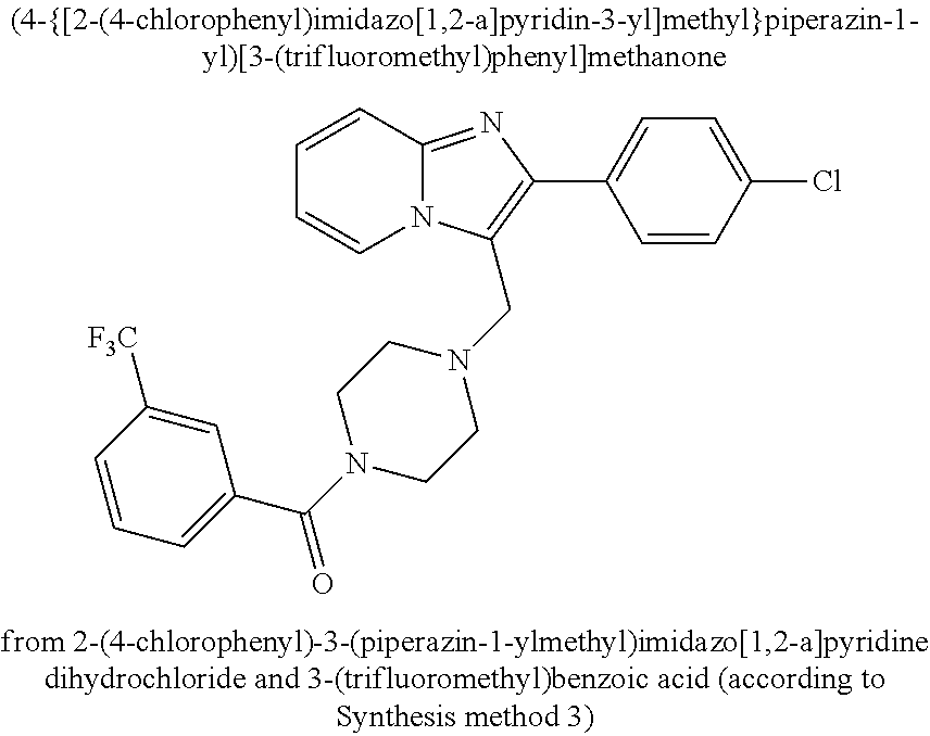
C1=CC2=NC(C3=CC=C(Cl)C=C3)=C(CN3CCN(C(C4=CC=CC([CF3])=C4)=O)CC3)N2C=C1
